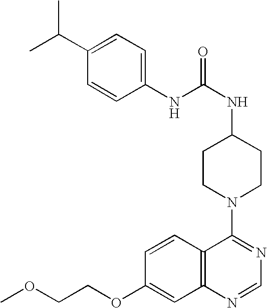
C1=CC2=C(C=C1OCCOC)N=CN=C2N1CCC(NC(=O)NC2=CC=C(C(C)C)C=C2)CC1
